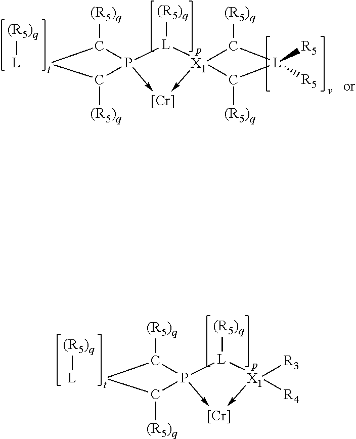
C1([(R5)q])P2(->[Cr]-[X1]([R3])([R4])[L]2[(R5)q])C([(R5)q])[t]1.[(R5)q][L].C1([(R5)q])P2(->[Cr]-[X1]3([L]2[(R5)q])C([(R5)q])[L]([R5])([R5])C3[(R5)q])C([(R5)q])[t]1.[(R5)q][L]
